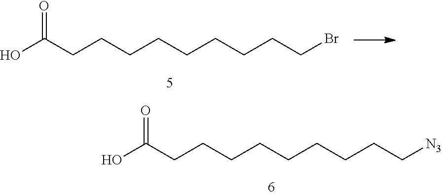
OC(CCCCCCCCCBr)=O.OC(CCCCCCCCC[N3])=O
